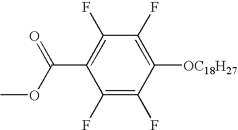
C1(F)=C(F)C([OC18H27])=C(F)C(F)=C1C(OC)=O
